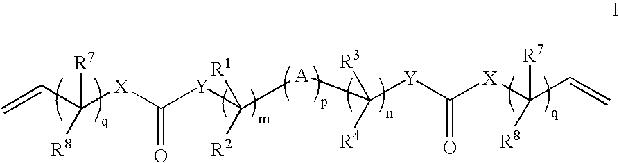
C=CC([X]C([Y]C([A]C([Y]C([X]C(C=C)([R7])[R8])=O)([R3])[R4])([R1])[R2])=O)([R7])[R8]
